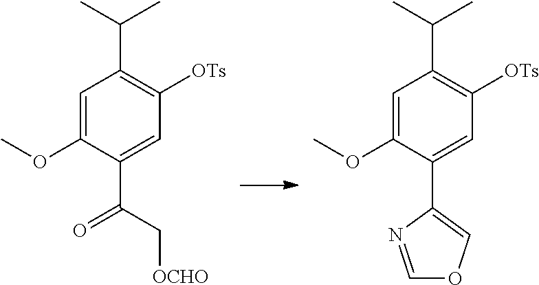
C(C1=C([OTs])C=C(C(C[OCHO])=O)C(OC)=C1)(C)C.C(C1=C([OTs])C=C(C2=COC=N2)C(OC)=C1)(C)C
